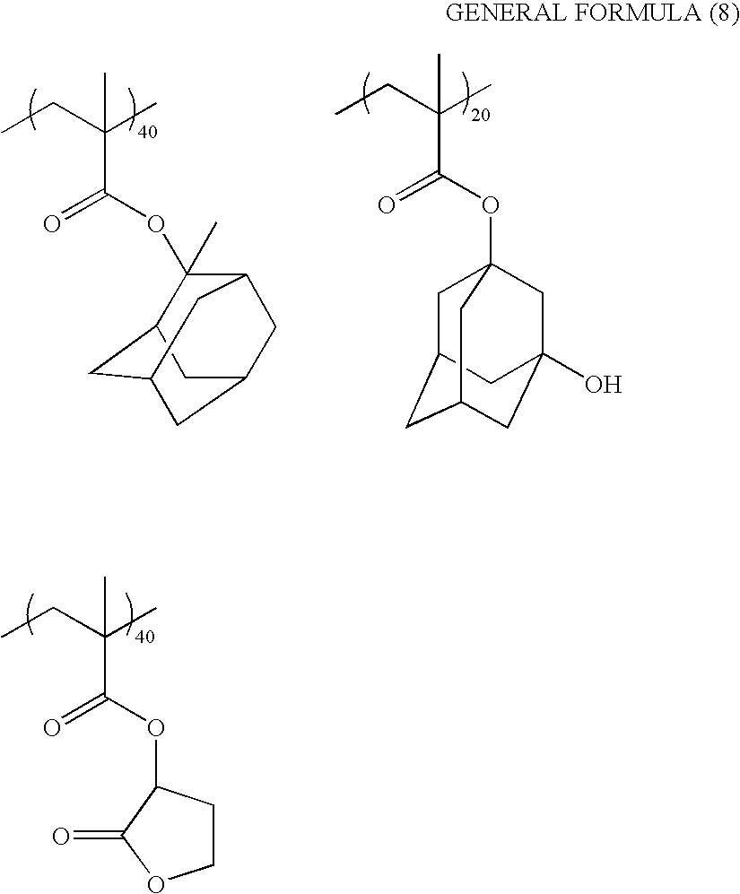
C(C(=O)OC1(C)C2CC3CC(CC1C3)C2)(C)(CC)C.C(C(=O)OC12CC3CC(CC(O)(C1)C3)C2)(C)(CC)C.C(C(=O)OC1CCOC1=O)(C)(CC)C
